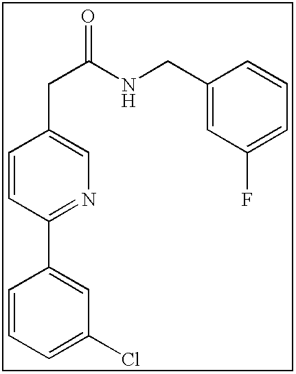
C1=CC=C(Cl)C=C1C1=NC=C(CC(NCC2=CC(F)=CC=C2)=O)C=C1
